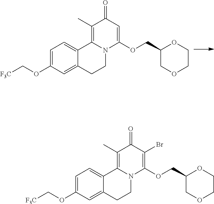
O(C1=CC=C2C(=C1)CCN1C2=C(C)C(=O)C=C1OCC1OCCOC1)C[F3C].C1(OC[F3C])=CC=C2C(=C1)CCN1C2=C(C)C(=O)C(Br)=C1OCC1OCCOC1
